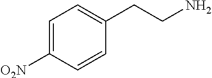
C1=C([O2N])C=CC(CCN)=C1
